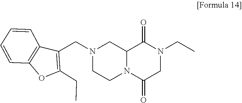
C12=C(C(CN3CCN4C(C3)C(=O)N(CC)CC4=O)=C(CC)O1)C=CC=C2
